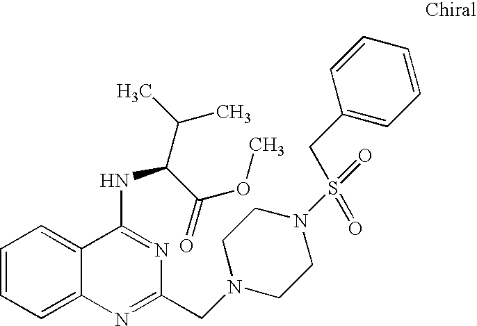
C1=CC=C2C(=C1)C(NC(C(C)C)C(=O)OC)=NC(CN1CCN(S(=O)(CC3=CC=CC=C3)=O)CC1)=N2
